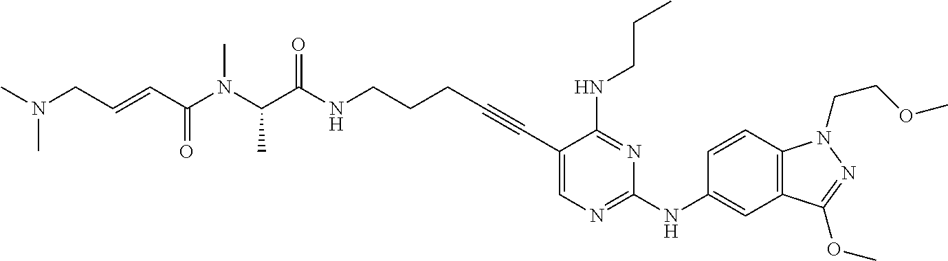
C1(C#CCCCNC(C(N(C(C=CCN(C)C)=O)C)C)=O)=CN=C(NC2=CC3=C(C=C2)N(CCOC)N=C3OC)N=C1NCCC
